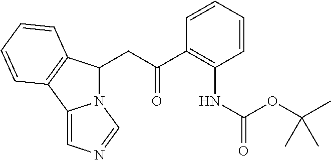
C(C(C1=C(NC(=O)OC(C)(C)C)C=CC=C1)=O)C1N2C(=CN=C2)C2=C1C=CC=C2
